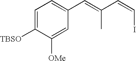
C1=C([TBSO])C([OMe])=CC(C=C(C=CI)C)=C1
